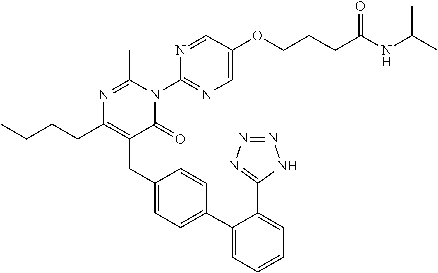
N1=C(C)N(C2=NC=C(OCCCC(=O)NC(C)C)C=N2)C(=O)C(CC2=CC=C(C3=CC=CC=C3C3=NN=NN3)C=C2)=C1CCCC
